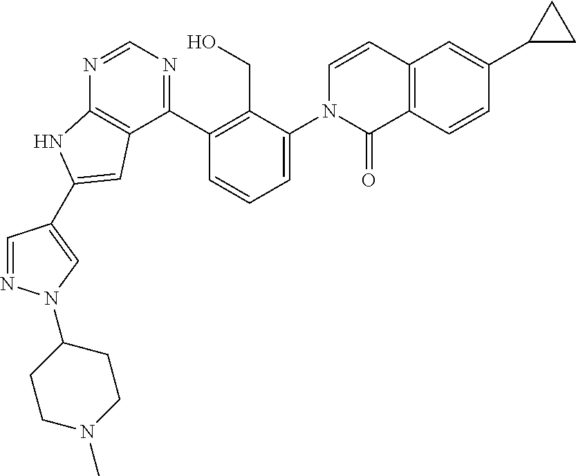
N1=CN=C(C2=C(CO)C(N3C(=O)C4=C(C=C3)C=C(C3CC3)C=C4)=CC=C2)C2=C1NC(C1=CN(C3CCN(C)CC3)N=C1)=C2
